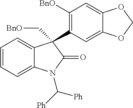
C1=CC=C2C(=C1)C(C1=C([BnO])C=C3C(=C1)OCO3)(C[BnO])C(=O)N2C([Ph])[Ph]
